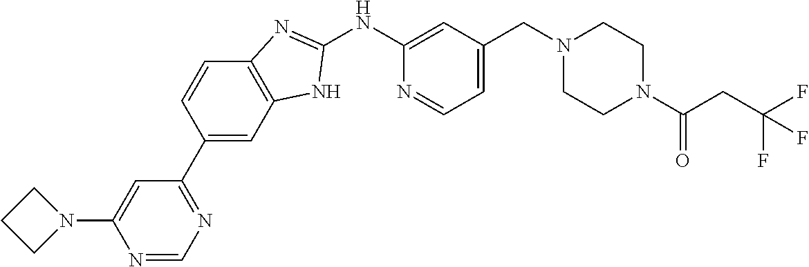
N1=CN=C(C2=CC3=C(C=C2)N=C(NC2=CC(CN4CCN(C(CC(F)(F)F)=O)CC4)=CC=N2)N3)C=C1N1CCC1
